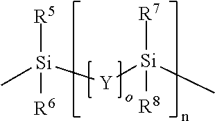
[R5][Si]([R6])([Y][Si]([R7])([R8])C)C
